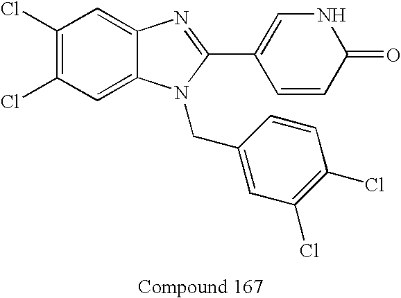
C1(Cl)=C(Cl)C=C2C(=C1)N=C(C1=CNC(=O)C=C1)N2CC1=CC(Cl)=C(Cl)C=C1
